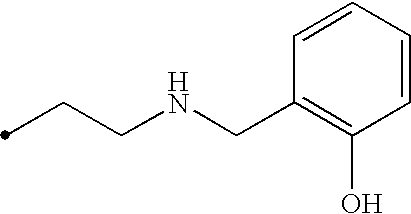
C(CNCC1=C(O)C=CC=C1)C
